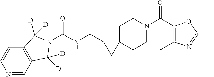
O=C(C1=C(C)N=C(C)O1)N1CCC2(CC1)C(CNC(=O)N1C([D])([D])C3=C(C=CN=C3)C1([D])[D])C2
